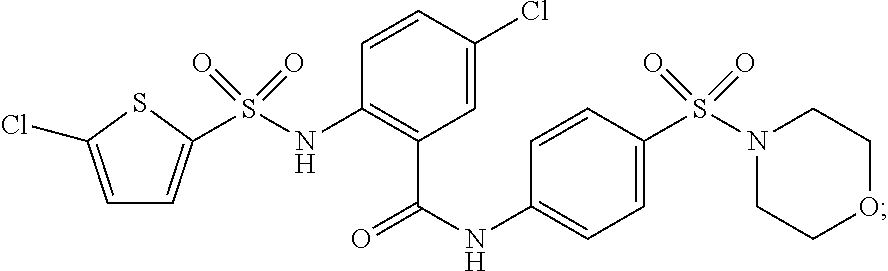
C1=C(Cl)SC(S(=O)(=O)NC2=C(C(NC3=CC=C(S(=O)(=O)N4CCOCC4)C=C3)=O)C=C(Cl)C=C2)=C1
